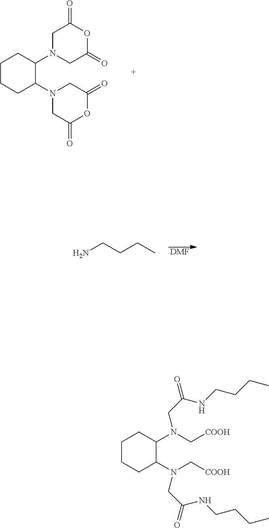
C1CCC(N2CC(=O)OC(=O)C2)C(N2CC(=O)OC(=O)C2)C1.[DMF].NCCCC.N(C1CCCCC1N(C[COOH])CC(=O)NCCCC)(C[COOH])CC(NCCCC)=O
